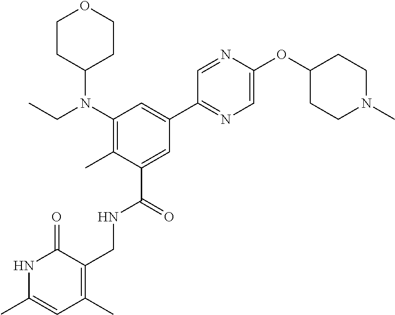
C1(N(CC)C2CCOCC2)=C(C)C(C(=O)NCC2=C(C)C=C(C)NC2=O)=CC(C2=NC=C(OC3CCN(C)CC3)N=C2)=C1
